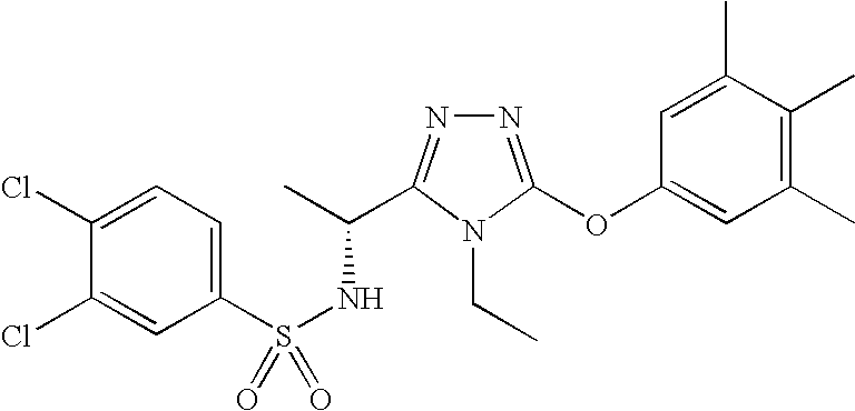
C1(Cl)=CC=C(S(NC(C)C2=NN=C(OC3=CC(C)=C(C)C(C)=C3)N2CC)(=O)=O)C=C1Cl
